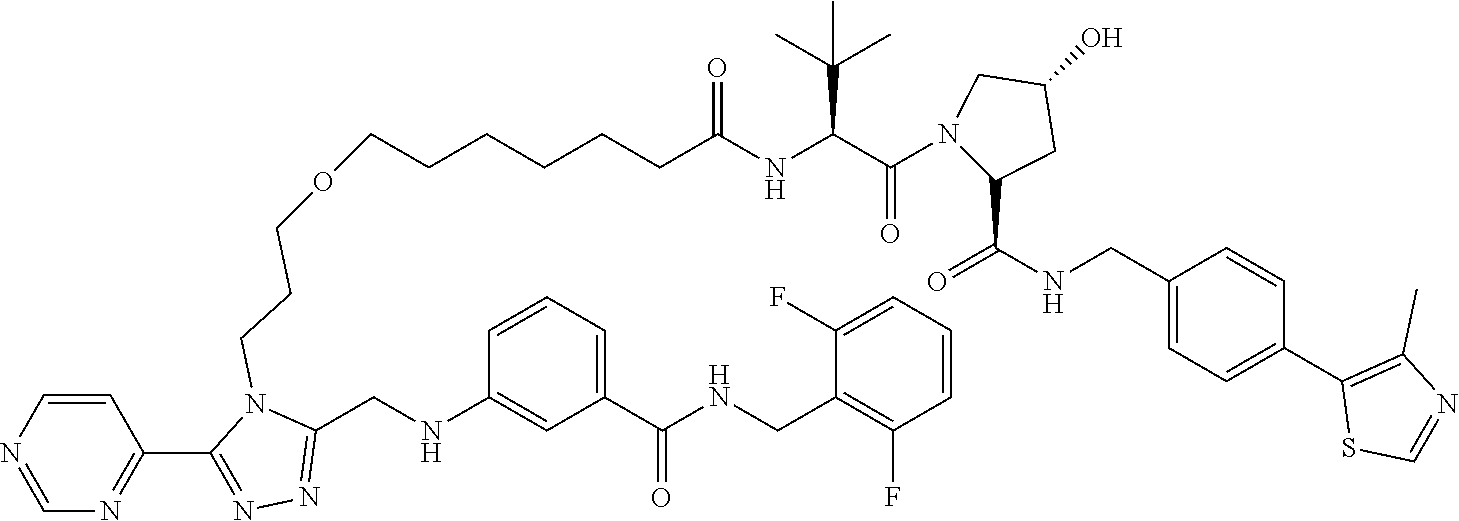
C1=CN=CN=C1C1=NN=C(CNC2=CC(C(NCC3=C(F)C=CC=C3F)=O)=CC=C2)N1CCCOCCCCCCC(NC(C(N1C(C(=O)NCC2=CC=C(C3=C(C)N=CS3)C=C2)CC(O)C1)=O)C(C)(C)C)=O
